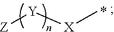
[Z][Y][X]C
